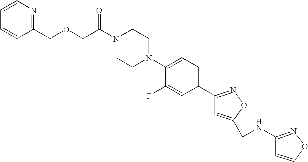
O=C(N1CCN(C2=CC=C(C3=NOC(CNC4=NOC=C4)=C3)C=C2F)CC1)COCC1=NC=CC=C1
